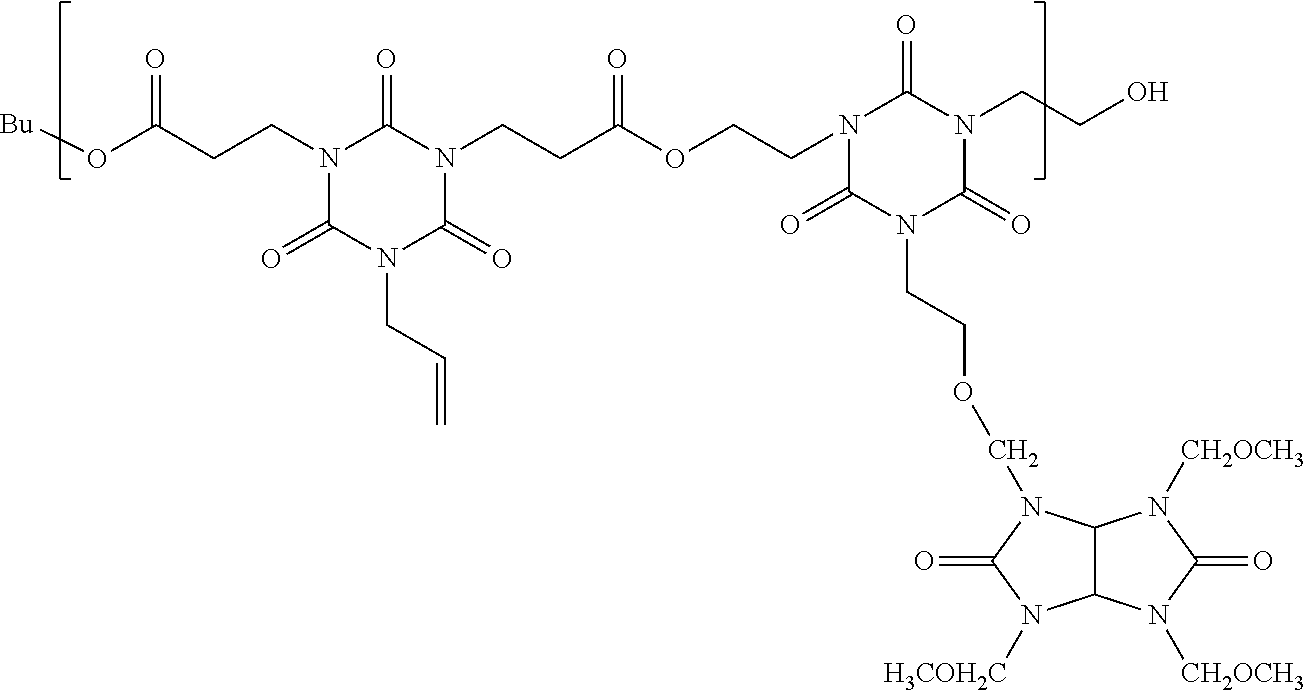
N1(CCC(O[Bu])=O)C(=O)N(CC=C)C(=O)N(CCC(=O)OCCN2C(=O)N(CCOCN3C4C(N([CH2OCH3])C(=O)N4[CH2OCH3])N([H3COH2C])C3=O)C(=O)N(CCO)C2=O)C1=O
